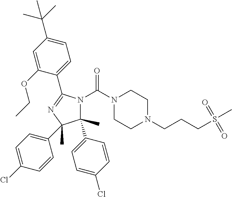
N1(C(N2CCN(CCCS(=O)(C)=O)CC2)=O)C(C)(C2=CC=C(Cl)C=C2)C(C2=CC=C(Cl)C=C2)(C)N=C1C1=CC=C(C(C)(C)C)C=C1OCC
